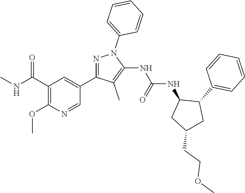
N1=C(C2=CC(C(NC)=O)=C(OC)N=C2)C(C)=C(NC(NC2CC(CCOC)CC2C2=CC=CC=C2)=O)N1C1=CC=CC=C1
